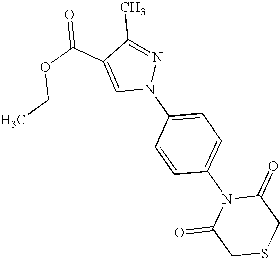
C1=C(C(OCC)=O)C(C)=NN1C1=CC=C(N2C(=O)CSCC2=O)C=C1
